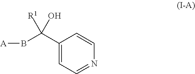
[A]BC(C1=CC=NC=C1)(O)[R1]
